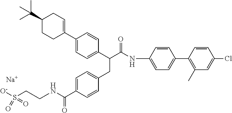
C1(C(C(NC2=CC=C(C3=C(C)C=C(Cl)C=C3)C=C2)=O)CC2=CC=C(C(NCCS([O-])(=O)=O)=O)C=C2)=CC=C(C2=CCC(C(C)(C)C)CC2)C=C1.[Na]
